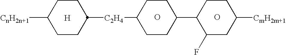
C1CC([CnH2n+1])CCC1[C2H4]C1CCC(C2C(F)CC([CmH2m+1])CC2)CC1.[H].O.O
